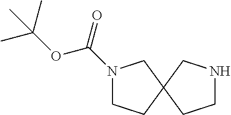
N1(C(OC(C)(C)C)=O)CCC2(C1)CCNC2
